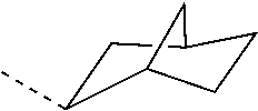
C1(C)CC2CCC1C2
